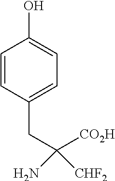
C1=CC(CC([CO2H])(N)[CHF2])=CC=C1O
